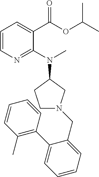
C1(C2=C(C)C=CC=C2)=CC=CC=C1CN1CCC(N(C)C2=NC=CC=C2C(=O)OC(C)C)C1
